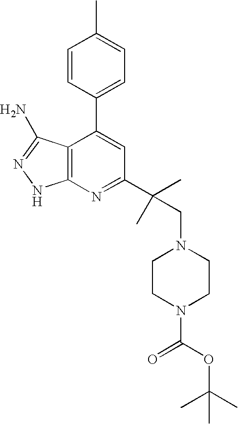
C1=CC(C2=CC(C(CN3CCN(C(=O)OC(C)(C)C)CC3)(C)C)=NC3=C2C(N)=NN3)=CC=C1C
